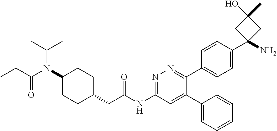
O=C(NC1=NN=C(C2=CC=C(C3(N)CC(C)(O)C3)C=C2)C(C2=CC=CC=C2)=C1)CC1CCC(N(C(CC)=O)C(C)C)CC1
